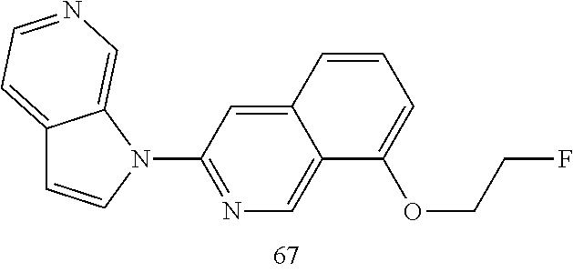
C12=CC=NC=C1N(C1=NC=C3C(=C1)C=CC=C3OCCF)C=C2
